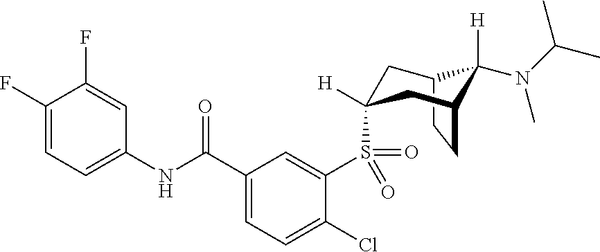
C12CCC(CC(S(C3=CC(C(NC4=CC=C(F)C(F)=C4)=O)=CC=C3Cl)(=O)=O)([H])C1)C2([H])N(C)C(C)C
